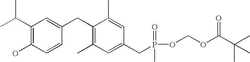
C1(C(C)C)=C(O)C=CC(CC2=C(C)C=C(CP(=O)(C)OCOC(C(C)(C)C)=O)C=C2C)=C1
